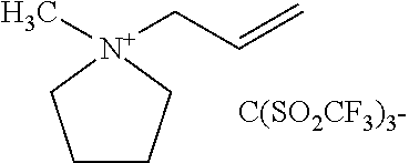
C1CC[N+](C)(CC=C)C1.[C(SO2CF3)3-]
